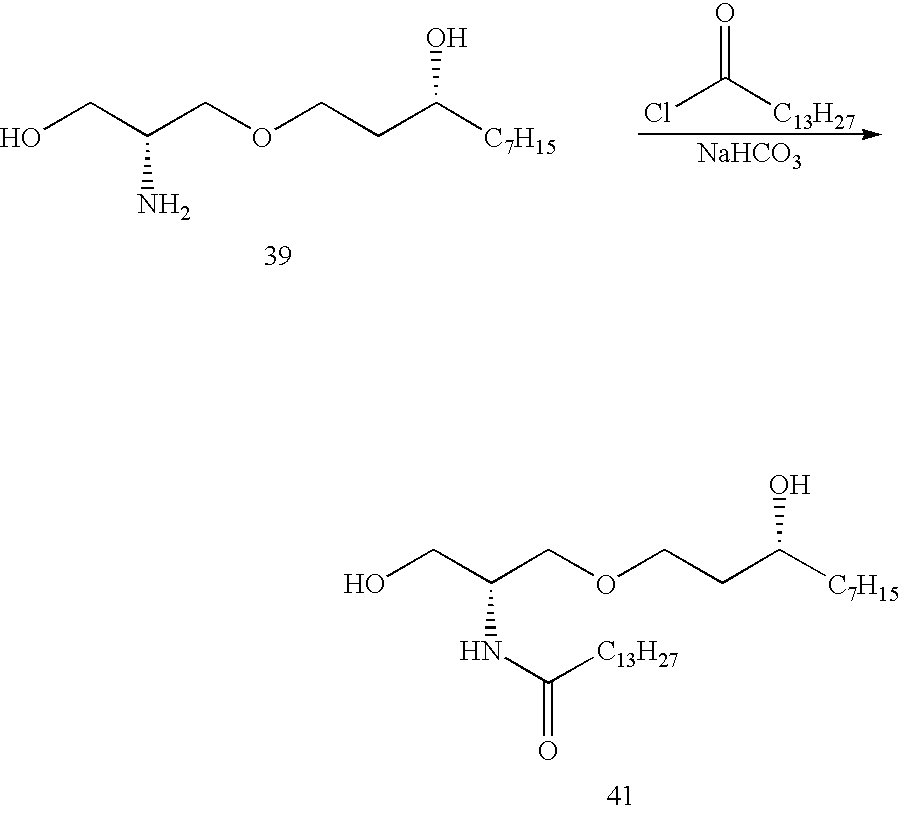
[NaHCO3].C(Cl)([C13H27])=O.C(COCCC([C7H15])O)(CO)N.C(COCCC([C7H15])O)(CO)NC([C13H27])=O
